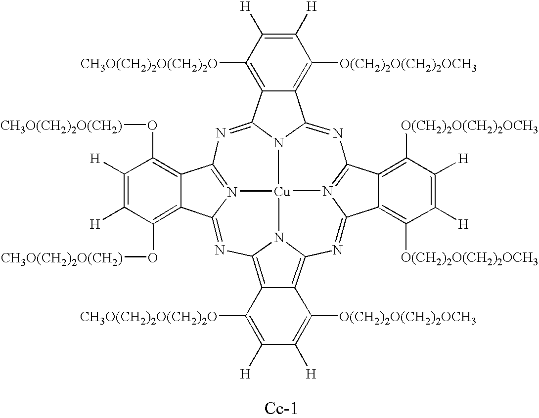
N1=C2N3C(=NC4=N5C(=NC6=C7C(=C8N=C9N(=C1C1=C([O(CH2)2O(CH2)2OCH3])C([H])=C([H])C([O(CH2)2O(CH2)2OCH3])=C91)[Cu]53N86)C([O(CH2)2O(CH2)2OCH3])=C([H])C([H])=C7[CH3O(CH2)2O(CH2)2O])C1=C(O[CH3O(CH2)2O(CH2)])C([H])=C([H])C(O[CH3O(CH2)2O(CH2)])=C41)C1=C([CH3O(CH2)2O(CH2)2O])C([H])=C([H])C([O(CH2)2O(CH2)2OCH3])=C21
